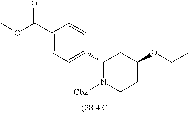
C1(C(OC)=O)=CC=C(C2N([Cbz])CCC(OCC)C2)C=C1
